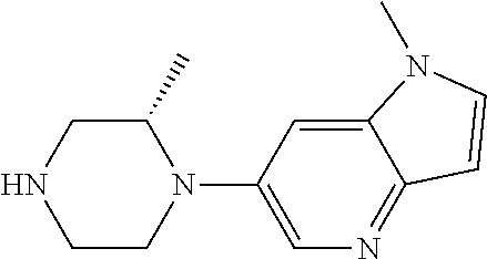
C1C(C)N(C2=CN=C3C(=C2)N(C)C=C3)CCN1
